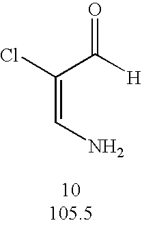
ClC(C([H])=O)=CN
